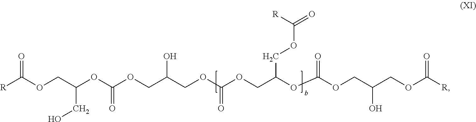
[R]C(OCC(OC(OCC(O)COC(=O)OCC(OC(=O)OCC(O)COC(=O)[R])COC(=O)[R])=O)CO)=O
